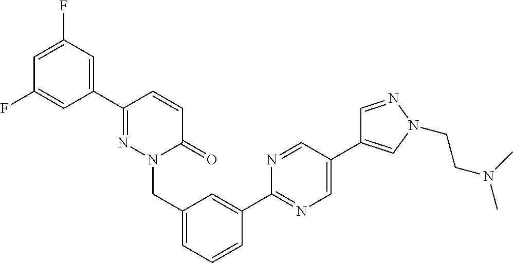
C1=C(F)C=C(C2=NN(CC3=CC=CC(C4=NC=C(C5=CN(CCN(C)C)N=C5)C=N4)=C3)C(=O)C=C2)C=C1F
